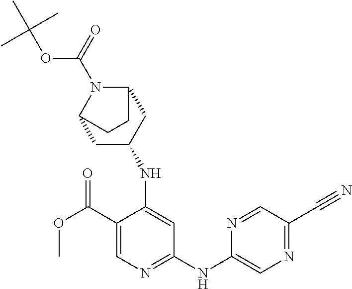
C1(C(OC)=O)=CN=C(NC2=CN=C(C#N)C=N2)C=C1NC1CC2N(C(=O)OC(C)(C)C)C(C1)CC2
